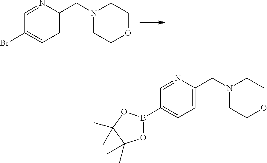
C1=C(Br)C=NC(CN2CCOCC2)=C1.C1=C(B2OC(C)(C)C(C)(C)O2)C=NC(CN2CCOCC2)=C1
